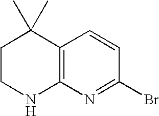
C1CNC2=C(C1(C)C)C=CC(Br)=N2
